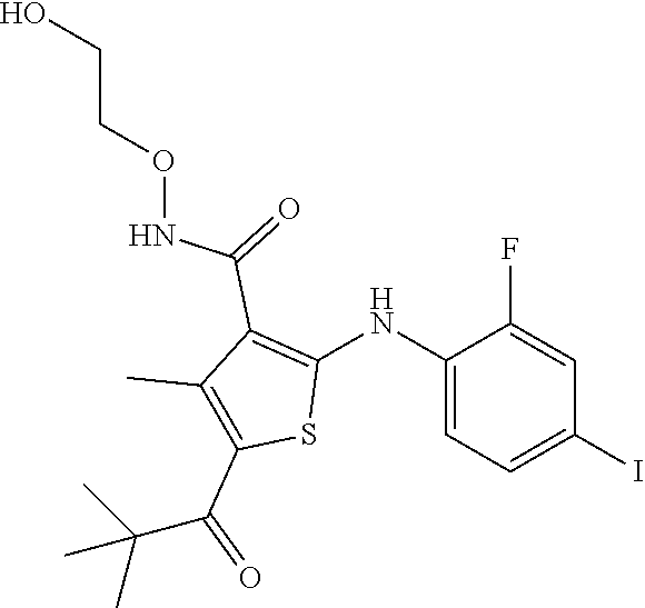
C1(NC2=C(C(=O)NOCCO)C(C)=C(C(=O)C(C)(C)C)S2)=CC=C(I)C=C1F
